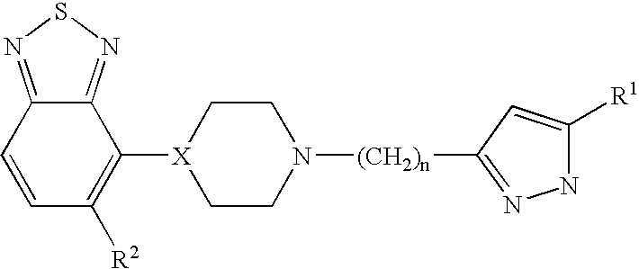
C1=CC([R2])=C([X]2CCN([(CH2)n]C3=NNC([R1])=C3)CC2)C2=NSN=C12
